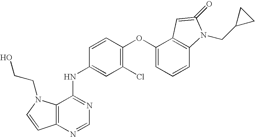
C12=C(N=CN=C1NC1=CC(Cl)=C(OC3=CC=CC4=C3C=C(=O)N4CC3CC3)C=C1)C=CN2CCO
